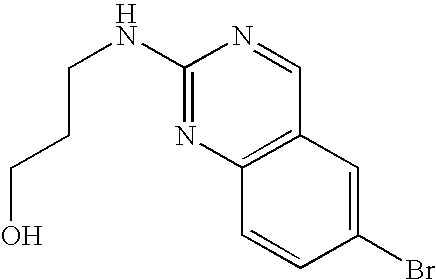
C(NC1=NC2=C(C=N1)C=C(Br)C=C2)CCO
